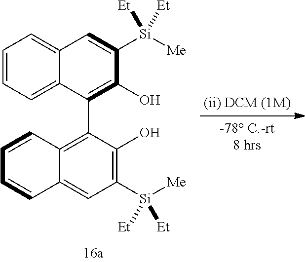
C12=CC=CC=C1C(C1=C3C(=CC([Si]([Me])([Et])[Et])=C1O)C=CC=C3)=C(O)C([Si]([Me])([Et])[Et])=C2
